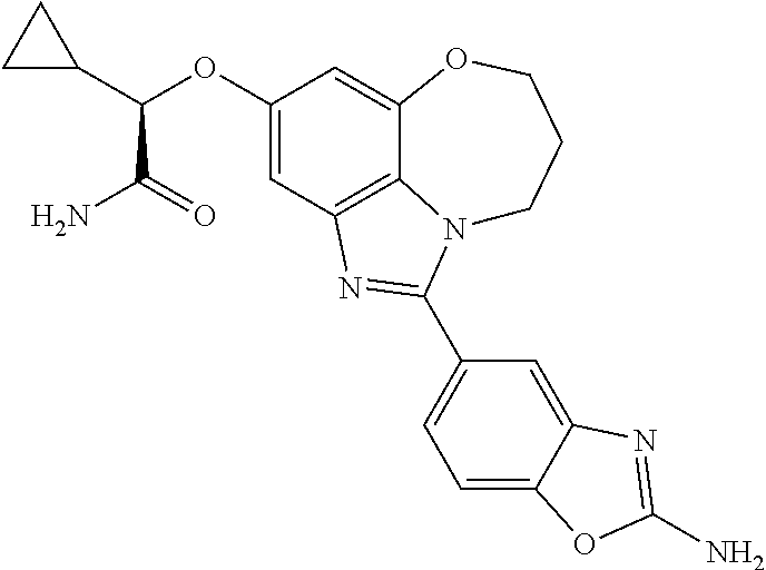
C1(OC(C2CC2)C(=O)N)=CC2=C3C(=C1)OCCCN3C(C1=CC=C3C(=C1)N=C(N)O3)=N2
